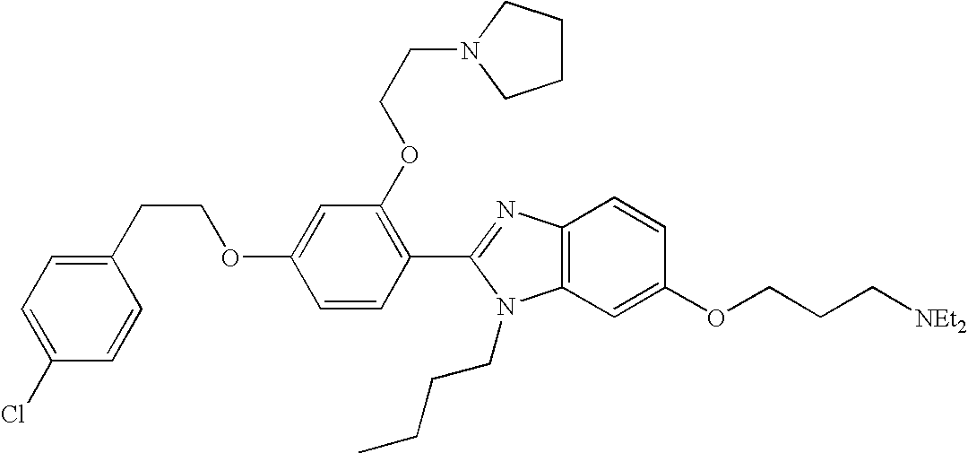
C1(CCOC2=CC(OCCN3CCCC3)=C(C3=NC4=C(N3CCCC)C=C(OCCC[NEt2])C=C4)C=C2)=CC=C(Cl)C=C1
